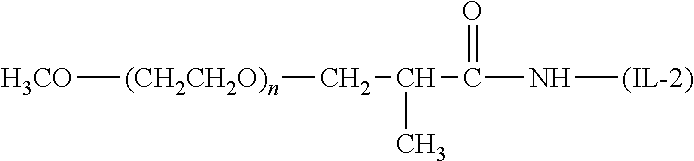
[H3CO][(CH2CH2O)n]CC(C)C(=O)N[(IL-2)]
